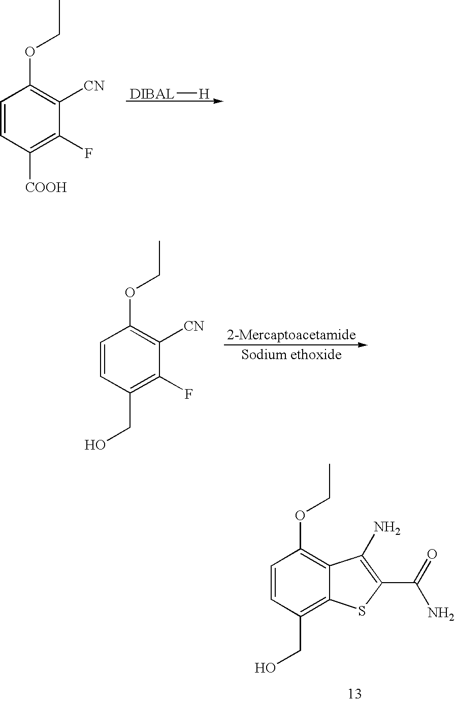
C1=CC(CO)=C2C(=C1OCC)C(N)=C(C(=O)N)S2.C1=CC(CO)=C(F)C([CN])=C1OCC.C1=CC([COOH])=C(F)C([CN])=C1OCC.[DIBAL][H]
